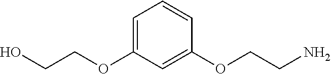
C1=C(OCCO)C=C(OCCN)C=C1
